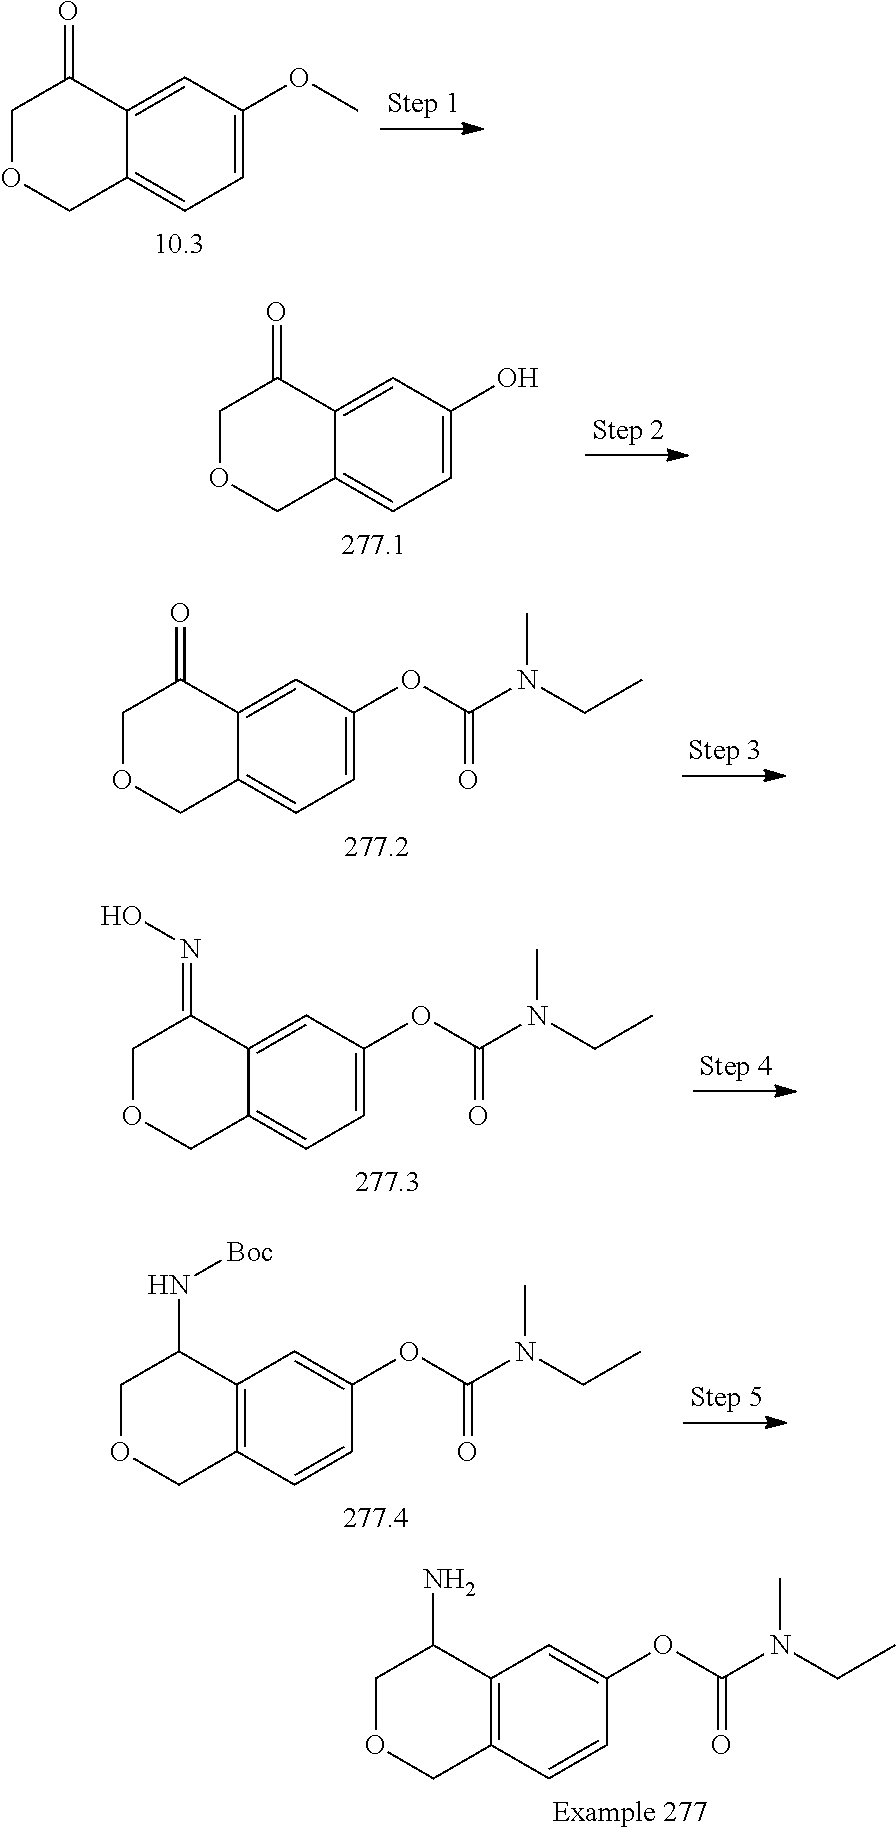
C1=C(OC)C=C2C(=C1)COCC2=O.C1=C(O)C=C2C(=C1)COCC2=O.C1=C(OC(N(CC)C)=O)C=C2C(=C1)COCC2=O.C1=C(OC(N(CC)C)=O)C=C2C(=C1)COCC2=NO.C1=CC2=C(C=C1OC(N(CC)C)=O)C(N[Boc])COC2.C1=CC2=C(C=C1OC(N(CC)C)=O)C(N)COC2
